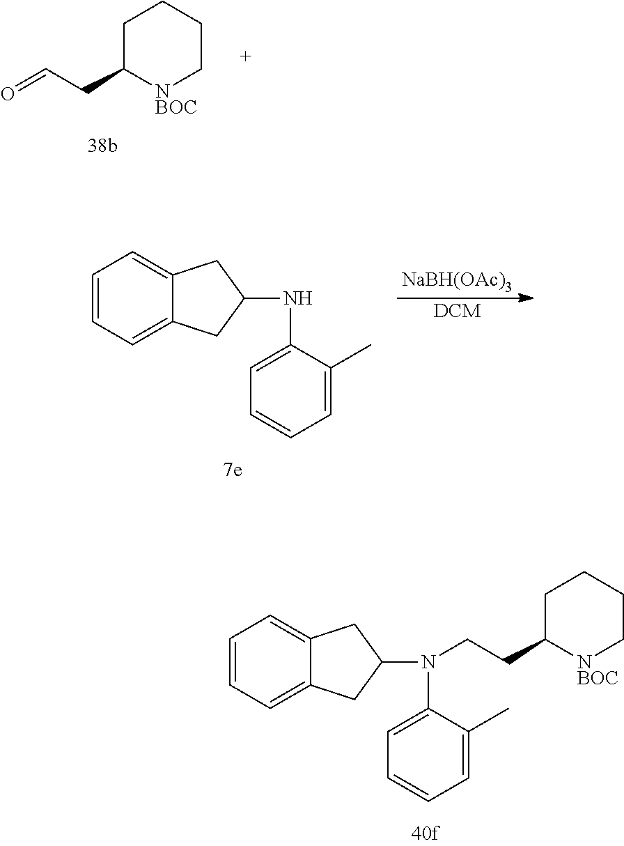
[NaBH(OAc)3].[DCM].C1=CC=C2C(=C1)CC(NC1=CC=CC=C1C)C2.C1=CC=C2C(=C1)CC(N(C1=CC=CC=C1C)CCC1CCCC[NBOC]1)C2.C1C(CC=O)[NBOC]CCC1
